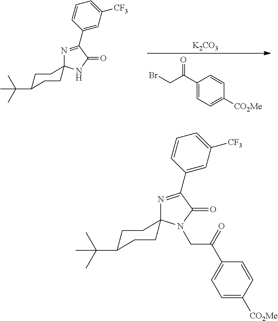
C1(C(CBr)=O)=CC=C([CO2Me])C=C1.[K2CO3].N1=C(C2=CC([CF3])=CC=C2)C(=O)NC12CCC(C(C)(C)C)CC2.N1=C(C2=CC([CF3])=CC=C2)C(=O)N(CC(C2=CC=C([CO2Me])C=C2)=O)C12CCC(C(C)(C)C)CC2
